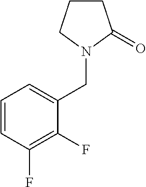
C1=CC(F)=C(F)C(CN2C(=O)CCC2)=C1
